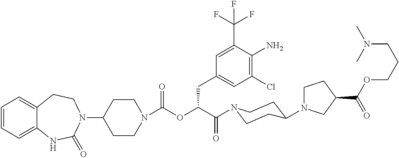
C1(N2CCC3=CC=CC=C3NC2=O)CCN(C(=O)OC(C(=O)N2CCC(N3CCC(C(OCCCN(C)C)=O)C3)CC2)CC2=CC(Cl)=C(N)C(C(F)(F)F)=C2)CC1
